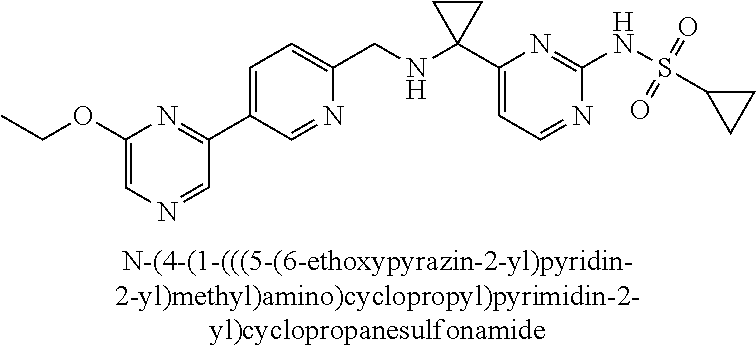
C1(CNC2(C3=CC=NC(NS(=O)(=O)C4CC4)=N3)CC2)=CC=C(C2=NC(OCC)=CN=C2)C=N1
